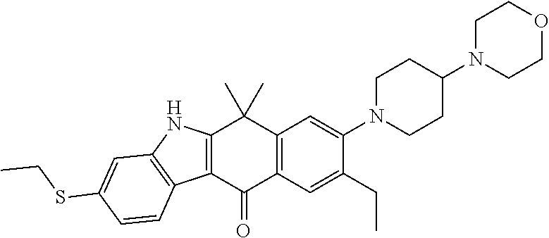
C12=C(C(=O)C3=C(C1(C)C)C=C(N1CCC(N4CCOCC4)CC1)C(CC)=C3)C1=C(N2)C=C(SCC)C=C1
